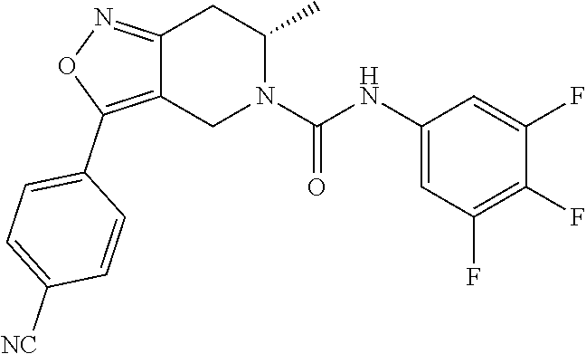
C12=C(C3=CC=C([NC])C=C3)ON=C1CC(C)N(C(NC1=CC(F)=C(F)C(F)=C1)=O)C2
